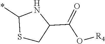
S1CC(C(O[R4])=O)NC1*
